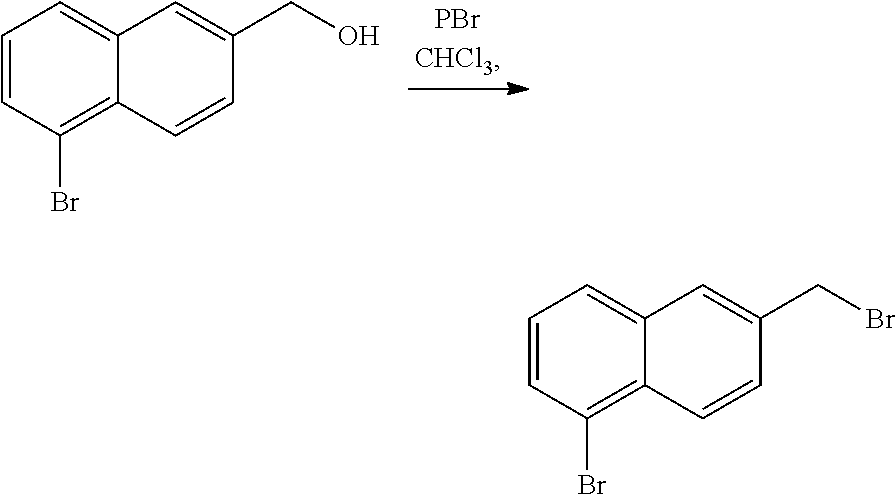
C1=C2C=C(CO)C=CC2=C(Br)C=C1.C1=C2C=C(CBr)C=CC2=C(Br)C=C1
